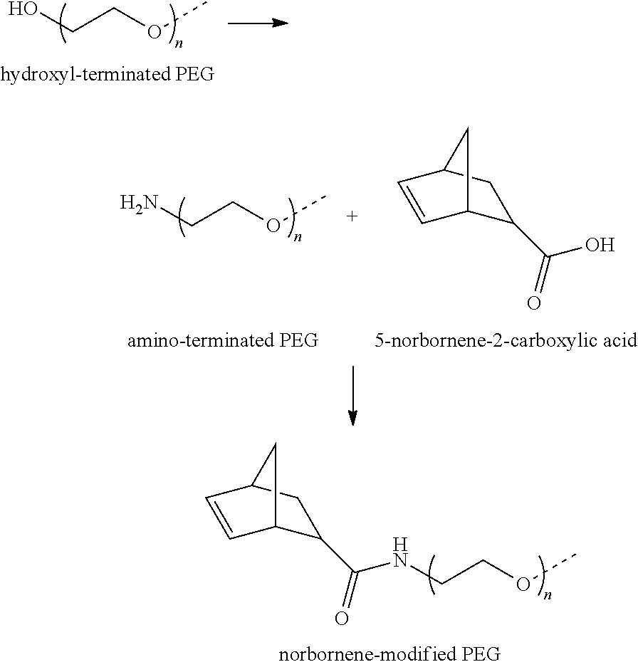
C(COC)O.C(COC)N.C(O)(=O)C1C2C=CC(C1)C2.C(=O)(C1C2C=CC(C1)C2)NCCOC
